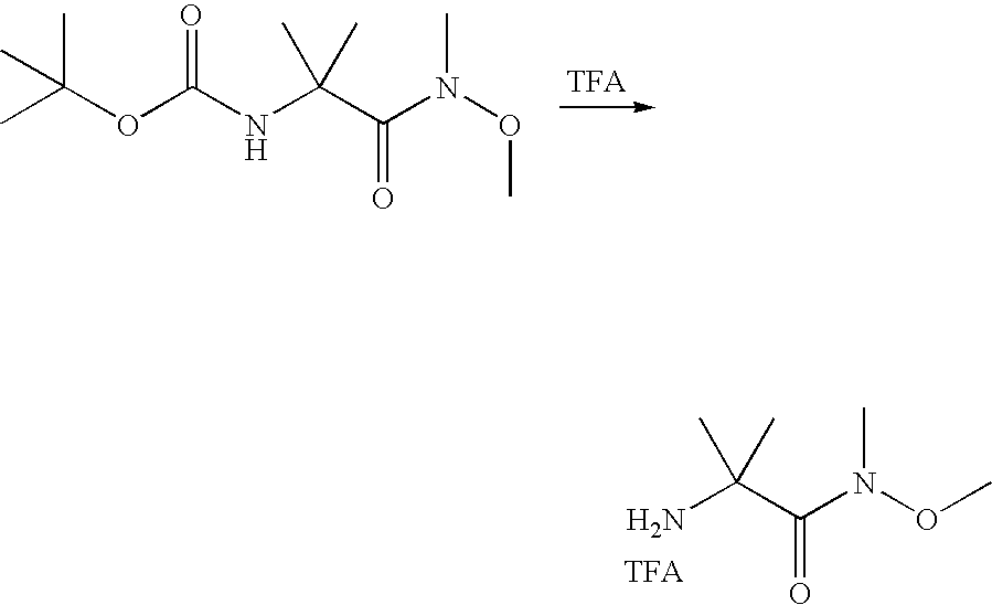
CC(OC(NC(C(N(OC)C)=O)(C)C)=O)(C)C.NC(C(N(OC)C)=O)(C)C
